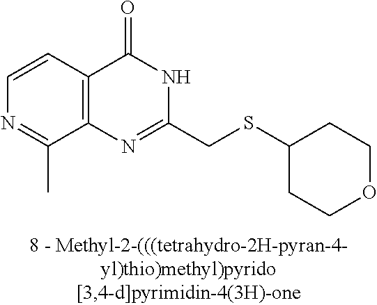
N1=C(C)C2=C(C=C1)C(=O)NC(CSC1CCOCC1)=N2
